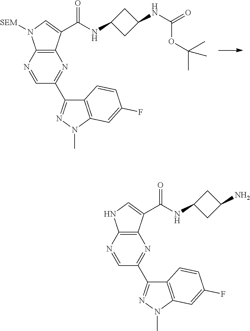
C12=C(C(C(NC3CC(NC(=O)OC(C)(C)C)C3)=O)=CN1[SEM])N=C(C1=NN(C)C3=C1C=CC(F)=C3)C=N2.C12=C(C(C(NC3CC(N)C3)=O)=CN1)N=C(C1=NN(C)C3=C1C=CC(F)=C3)C=N2
